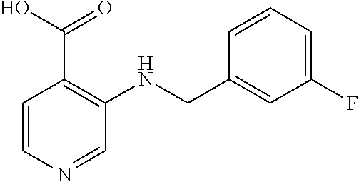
C1(CNC2=C(C(O)=O)C=CN=C2)=CC(F)=CC=C1
